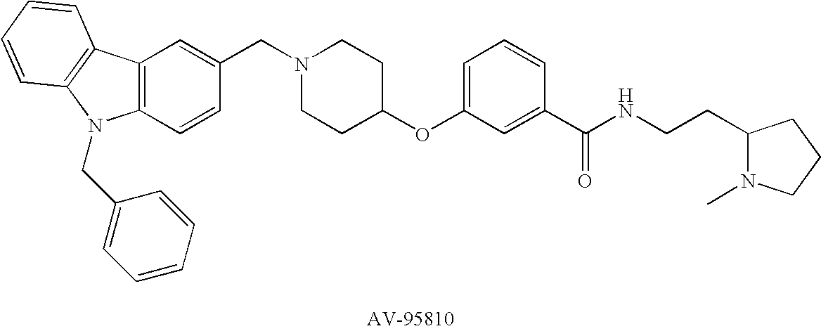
C1(CN2CCC(OC3=CC=CC(C(NCCC4N(C)CCC4)=O)=C3)CC2)=CC2=C(C=C1)N(CC1=CC=CC=C1)C1=C2C=CC=C1
